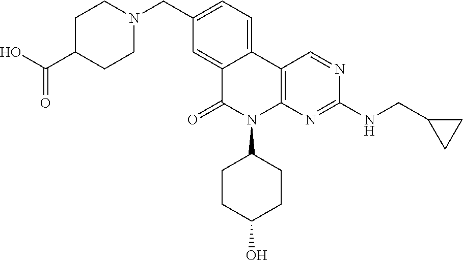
C12=CC(CN3CCC(C(O)=O)CC3)=CC=C1C1=C(N(C3CCC(O)CC3)C2=O)N=C(NCC2CC2)N=C1
